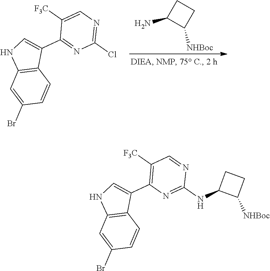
C1(N)C([NHBoc])CC1.C1([F3C])=CN=C(Cl)N=C1C1=CNC2=C1C=CC(Br)=C2.C1([F3C])=C(C2=CNC3=C2C=CC(Br)=C3)N=C(NC2C([NHBoc])CC2)N=C1
